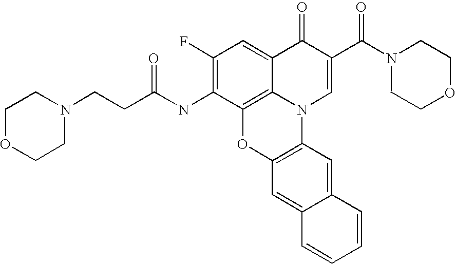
C1(F)=C(NC(CCN2CCOCC2)=O)C2=C3C(=C1)C(=O)C(C(N1CCOCC1)=O)=CN3C1=C(O2)C=C2C(=C1)C=CC=C2
